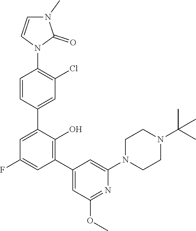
C1=CC(C2=CC(F)=CC(C3=CC(OC)=NC(N4CCN(C(C)(C)C)CC4)=C3)=C2O)=CC(Cl)=C1N1C(=O)N(C)C=C1
